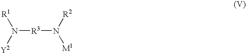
[R1]N([Y2])[R3]N([M1])[R2]
